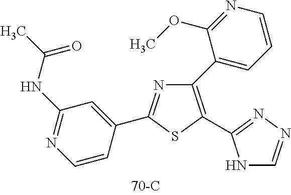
N1=C(C2=CC(NC(C)=O)=NC=C2)SC(C2=NN=CN2)=C1C1=CC=CN=C1OC
